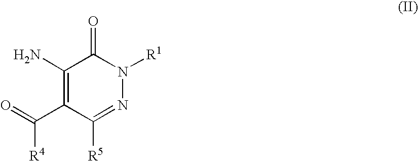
O=C(C1=C(N)C(=O)N([R1])N=C1[R5])[R4]
